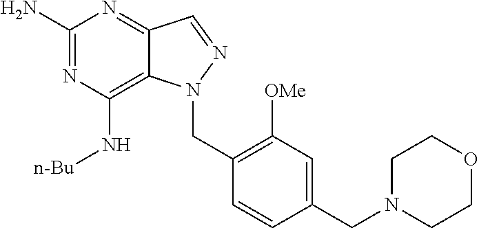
C1(N)=NC(N[n-Bu])=C2C(=N1)C=NN2CC1=C([OMe])C=C(CN2CCOCC2)C=C1
